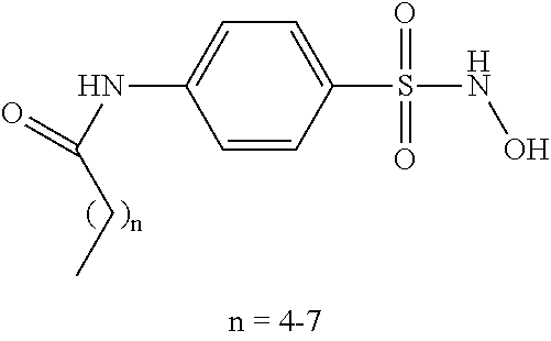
C1=CC(S(NO)(=O)=O)=CC=C1NC(CC)=O
